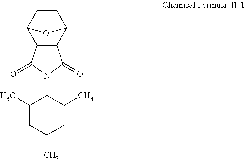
C12C=CC(C3C1C(=O)N(C1C(C)CC(C)CC1C)C3=O)O2
